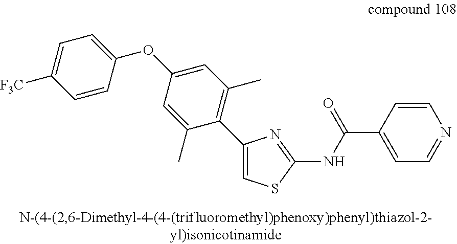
C1(OC2=CC=C([F3C])C=C2)=CC(C)=C(C2=CSC(NC(C3=CC=NC=C3)=O)=N2)C(C)=C1
